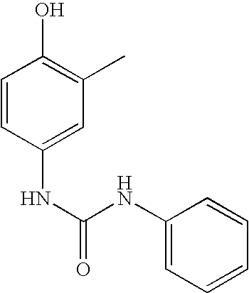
C1=CC(NC(=O)NC2=CC=CC=C2)=CC(C)=C1O
